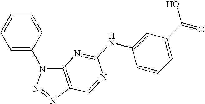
C12=C(N=NN1C1=CC=CC=C1)C=NC(NC1=CC(C(O)=O)=CC=C1)=N2
